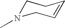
C1N(C)CC=CC1
